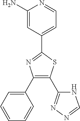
C1(C2=CC=CC=C2)=C(C2=NN=CN2)SC(C2=CC=NC(N)=C2)=N1
